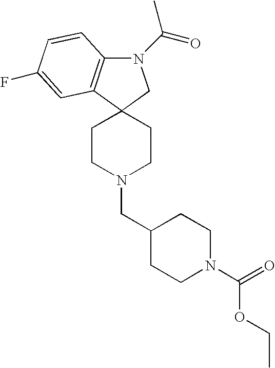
C12(CCN(CC3CCN(C(=O)OCC)CC3)CC1)CN(C(=O)C)C1=C2C=C(F)C=C1
